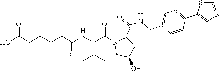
C(CCCC(NC(C(N1CC(O)CC1C(=O)NCC1=CC=C(C2=C(C)N=CS2)C=C1)=O)C(C)(C)C)=O)C(O)=O
